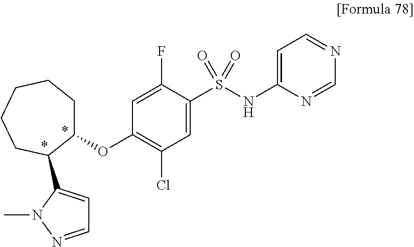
C1=C(S(NC2=CC=NC=N2)(=O)=O)C(F)=CC(OC2CCCCCC2C2=CC=NN2C)=C1Cl
